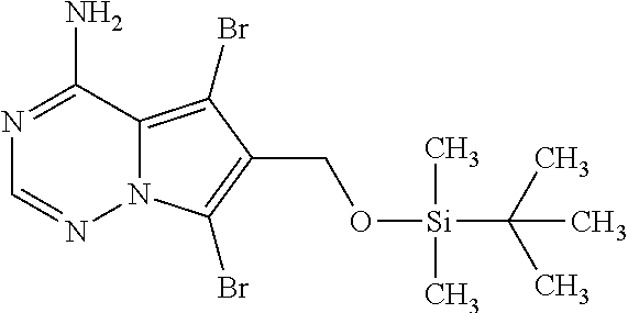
N1=C(N)C2=C(Br)C(CO[Si](C(C)(C)C)(C)C)=C(Br)N2N=C1
